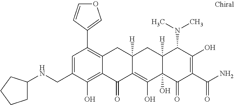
C12([H])C(O)(C(=O)C(C(N)=O)=C(O)C1N(C)C)C(O)=C1C([H])(C2)CC2=C(C3=COC=C3)C=C(CNC3CCCC3)C(O)=C2C1=O
